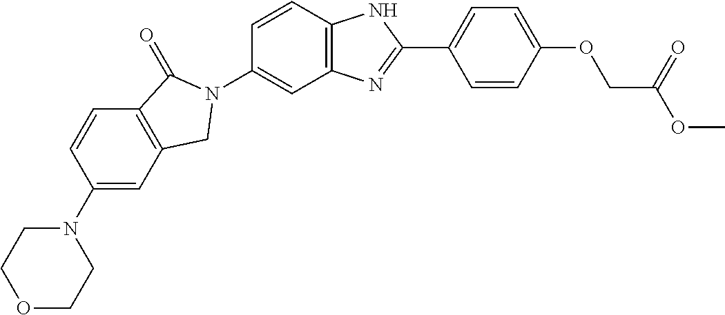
C1(N2CCOCC2)=CC2=C(C=C1)C(=O)N(C1=CC3=C(C=C1)NC(C1=CC=C(OCC(OC)=O)C=C1)=N3)C2
